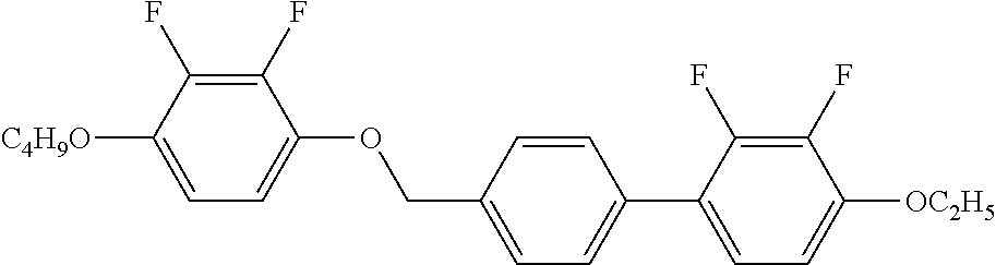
C1(F)=C(F)C([C4H9O])=CC=C1OCC1=CC=C(C2=CC=C([OC2H5])C(F)=C2F)C=C1
